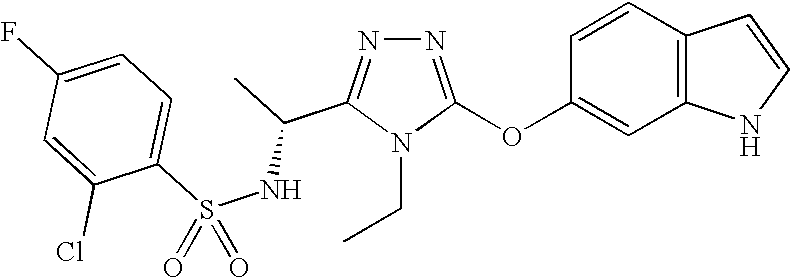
N1=C(OC2=CC3=C(C=C2)C=CN3)N(CC)C(C(C)NS(C2=CC=C(F)C=C2Cl)(=O)=O)=N1
